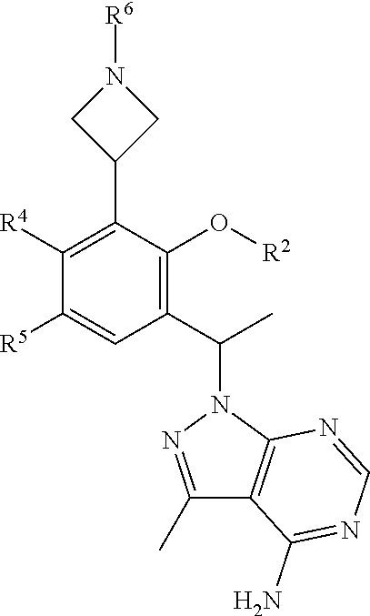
C1([R5])=CC(C(C)N2N=C(C)C3=C2N=CN=C3N)=C(O[R2])C(C2CN([R6])C2)=C1[R4]
